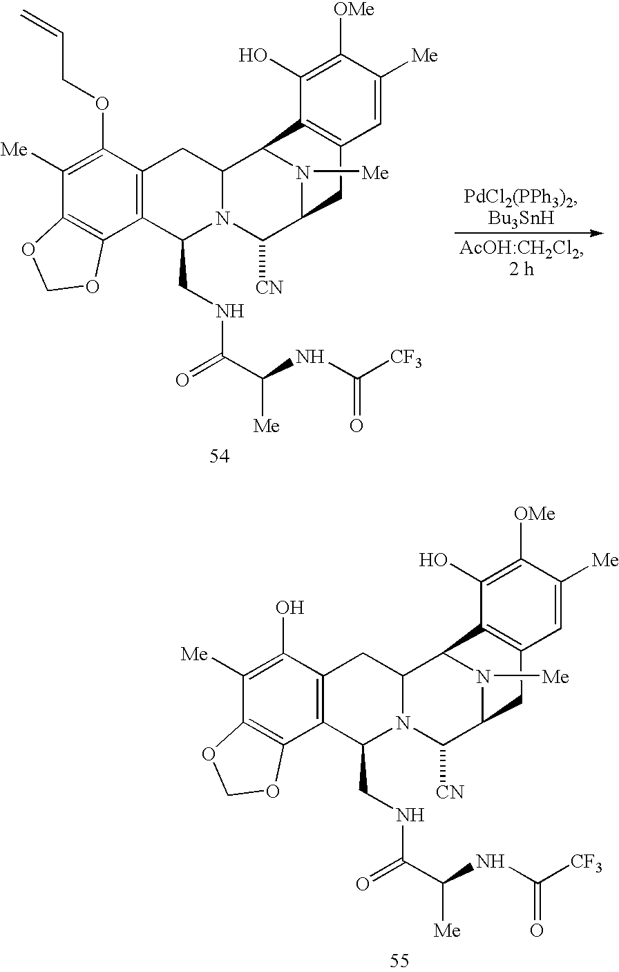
C1(O)=C([Me])C2=C(C3=C1CC1N(C3CNC(C(NC([CF3])=O)[Me])=O)C([CN])C3N([Me])C1C1=C(C=C([Me])C([OMe])=C1O)C3)OCO2.C1(OCC=C)=C([Me])C2=C(C3=C1CC1N(C3CNC(C(NC([CF3])=O)[Me])=O)C([CN])C3N([Me])C1C1=C(C=C([Me])C([OMe])=C1O)C3)OCO2
